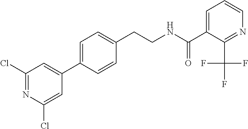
C(CNC(=O)C1=CC=CN=C1C(F)(F)F)C1=CC=C(C2=CC(Cl)=NC(Cl)=C2)C=C1
